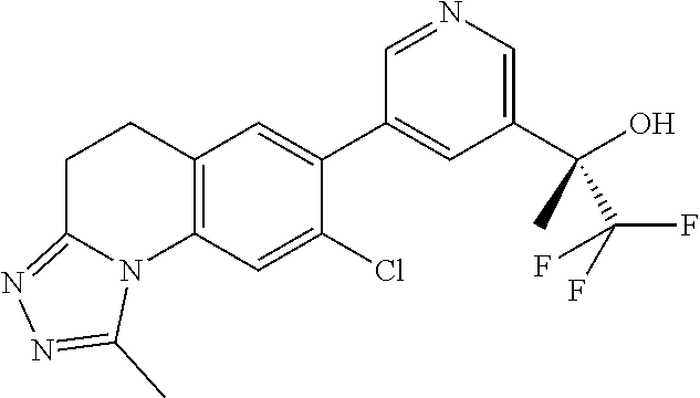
C12=C(C=C(Cl)C(C3=CC(C(O)(C(F)(F)F)C)=CN=C3)=C1)N1C(=NN=C1C)CC2
